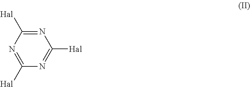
N1=C([Hal])N=C([Hal])N=C1[Hal]
